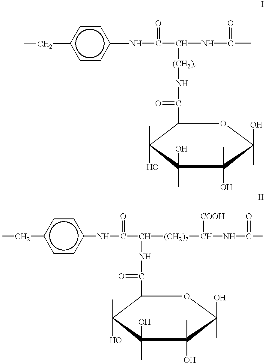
C1(C(N[(CH2)4]C(NC(C)=O)C(Nc2ccc(CC)cc2)=O)=O)C(C)(O)C(C)(O)C(C)(O)C(O)(C)O1.CCc1ccc(NC(=O)C([(CH2)2]C(NC(=O)C)[COOH])NC(=O)C2C(C)(O)C(C)(O)C(C)(O)C(O)(C)O2)cc1
